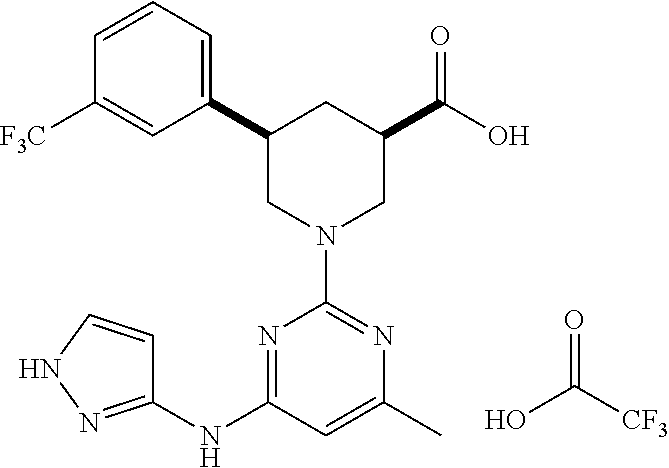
C1(C2=CC=CC([F3C])=C2)CN(C2=NC(C)=CC(NC3=NNC=C3)=N2)CC(C(O)=O)C1.O=C(O)[CF3]
